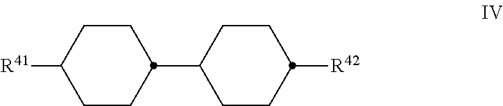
[R42]C1CCC(C2CCC([R41])CC2)CC1
